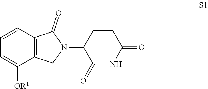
C1=C([OR1])C2=C(C=C1)C(=O)N(C1C(=O)NC(=O)CC1)C2
